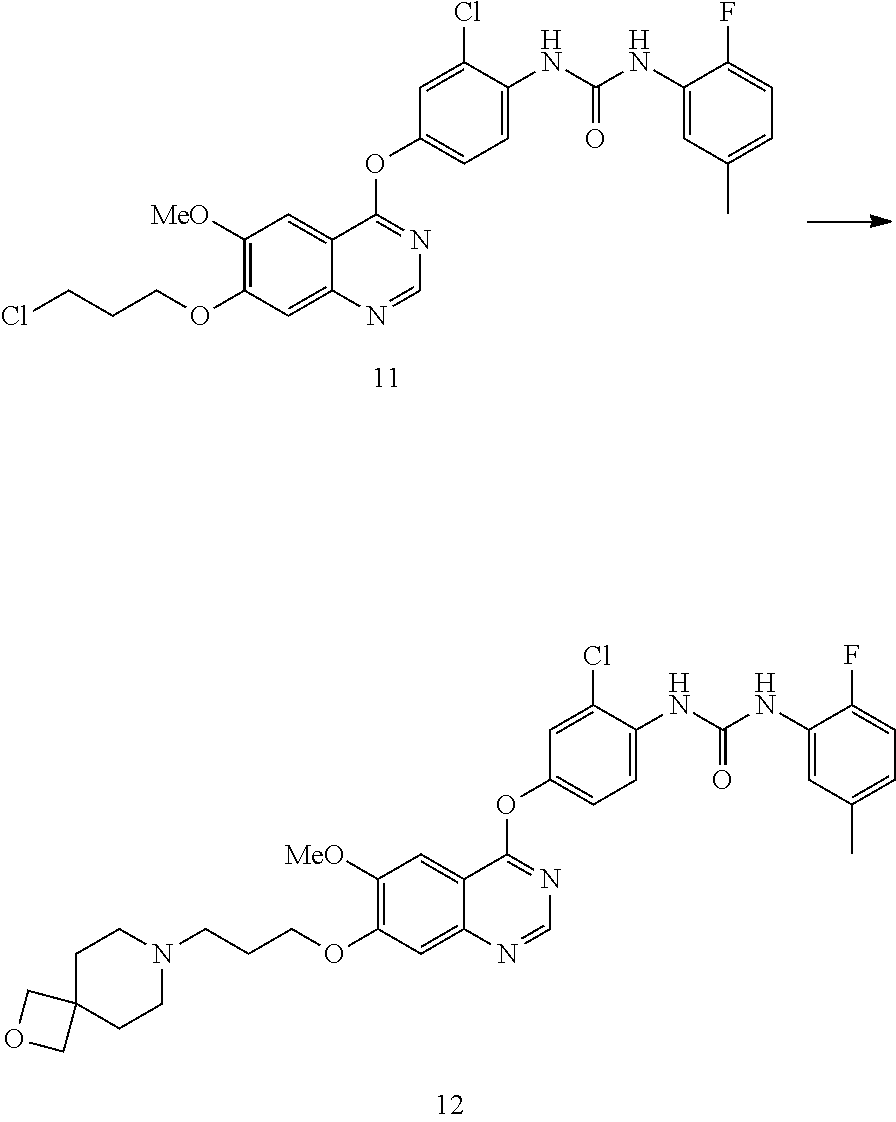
C1([MeO])=C(OCCCCl)C=C2C(=C1)C(OC1=CC=C(NC(NC3=CC(C)=CC=C3F)=O)C(Cl)=C1)=NC=N2.C1([MeO])=C(OCCCN2CCC3(CC2)COC3)C=C2C(=C1)C(OC1=CC=C(NC(NC3=CC(C)=CC=C3F)=O)C(Cl)=C1)=NC=N2
